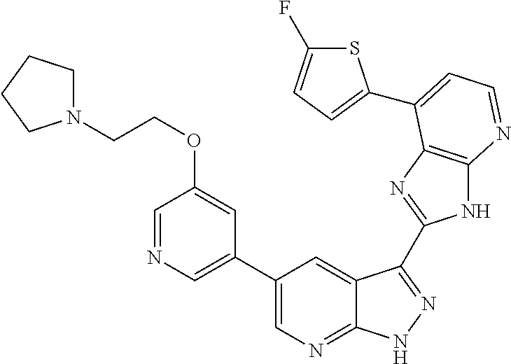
C1(C2=CN=CC(OCCN3CCCC3)=C2)=CN=C2C(=C1)C(C1=NC3=C(N1)N=CC=C3C1=CC=C(F)S1)=NN2
